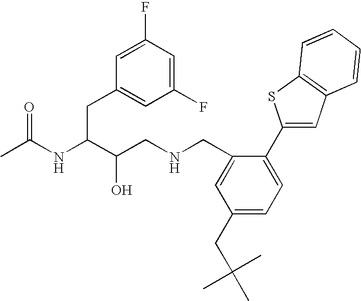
CC(NC(C(CNCC1=CC(CC(C)(C)C)=CC=C1C1=CC2=C(S1)C=CC=C2)O)CC1=CC(F)=CC(F)=C1)=O
